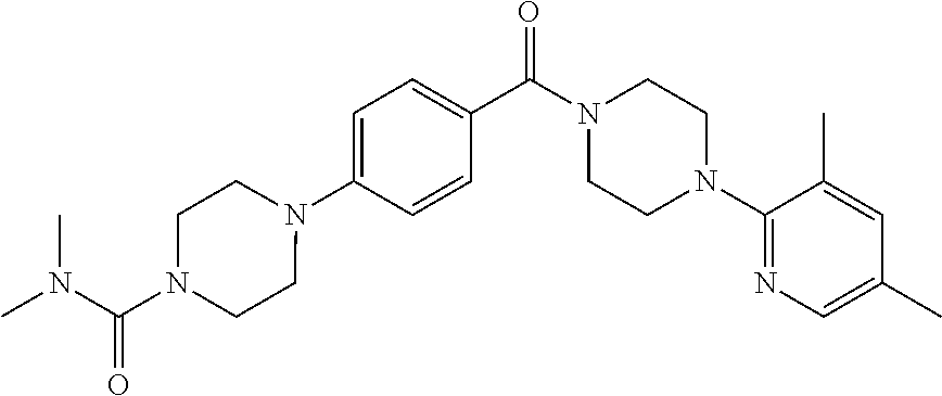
C1=C(N2CCN(C(N(C)C)=O)CC2)C=CC(C(N2CCN(C3=NC=C(C)C=C3C)CC2)=O)=C1
